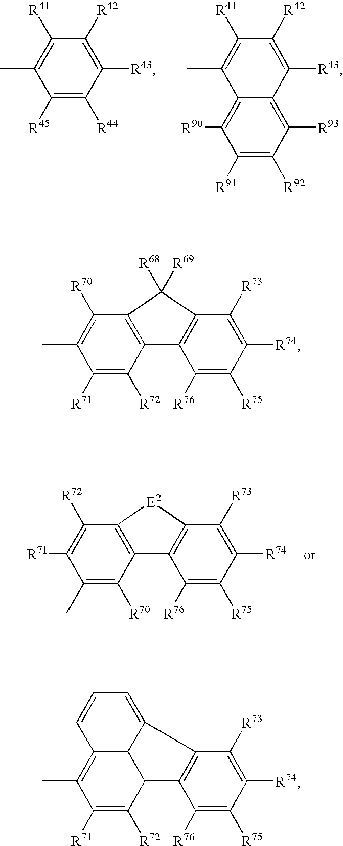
C1([R72])=C([R71])C(C)=C([R70])C2=C1[E2]C1=C2C([R76])=C([R75])C([R74])=C1[R73].C1([R41])=C(C)C([R45])=C([R44])C([R43])=C1[R42].C1([R41])=C(C)C2=C([R90])C([R91])=C([R92])C([R93])=C2C([R43])=C1[R42].C1([R70])=C(C)C([R71])=C([R72])C2=C1C([R68])([R69])C1=C2C([R76])=C([R75])C([R74])=C1[R73].C12=C(C([R76])=C([R75])C([R74])=C1[R73])C1C3C(=C(C)C([R71])=C1[R72])C=CC=C23
